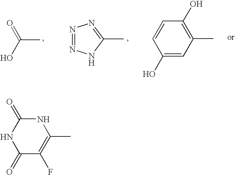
C(C)(O)=O.N1=NNC(C)=N1.C1(O)=CC(C)=C(O)C=C1.C1(=O)C(F)=C(C)NC(=O)N1
